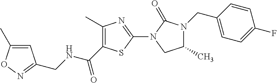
C1(C)=C(C(=O)NCC2=NOC(C)=C2)SC(N2C(=O)N(CC3=CC=C(F)C=C3)C(C)C2)=N1
